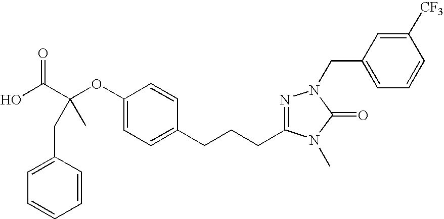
C1(CC(C(O)=O)(OC2=CC=C(CCCC3=NN(CC4=CC=CC([CF3])=C4)C(=O)N3C)C=C2)C)=CC=CC=C1
